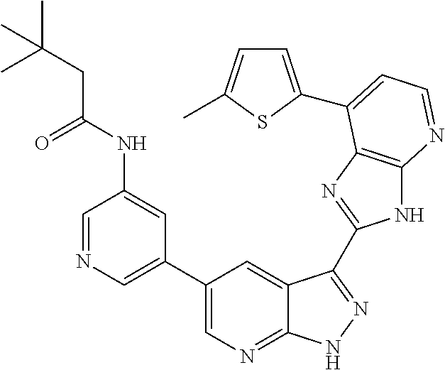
C1=NC=C(C2=CN=C3C(=C2)C(C2=NC4=C(N2)N=CC=C4C2=CC=C(C)S2)=NN3)C=C1NC(CC(C)(C)C)=O
